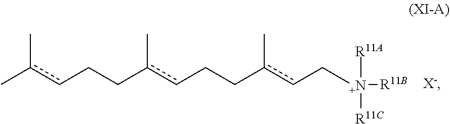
[X-].c(cCCc(cCCc(cC[N+]([R11B])([R11A])[R11C])C)C)(C)C
